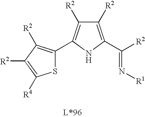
N(=C([R2])C1=C([R2])C([R2])=C(C2=C([R2])C([R2])=C([R4])S2)N1)[R1]
